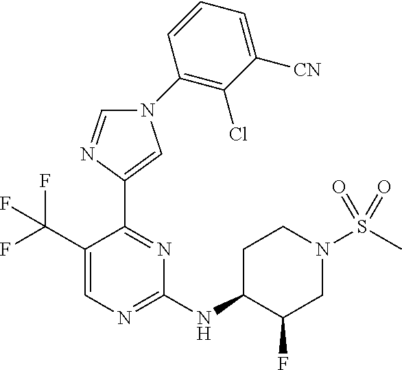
C1(NC2C(F)CN(S(C)(=O)=O)CC2)=NC=C(C(F)(F)F)C(C2=CN(C3=C(Cl)C([CN])=CC=C3)C=N2)=N1
